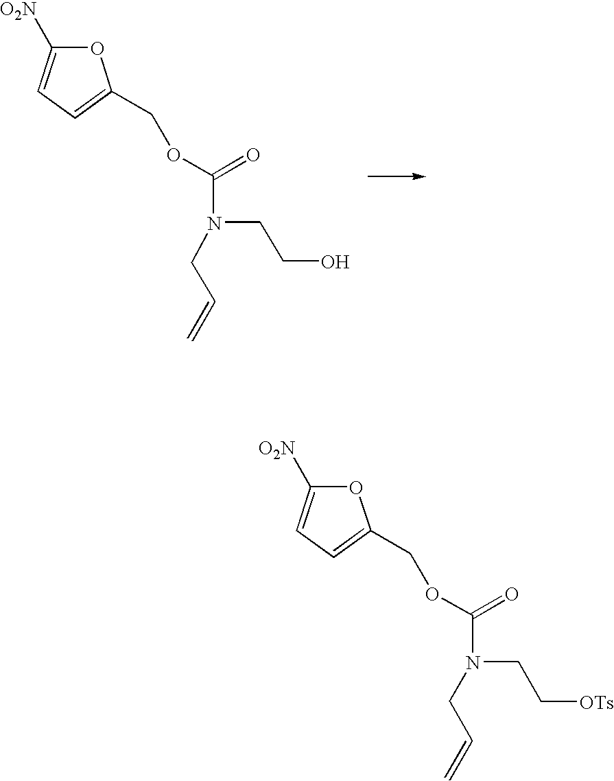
O1C([O2N])=CC=C1COC(N(CCO)CC=C)=O.O1C([O2N])=CC=C1COC(=O)N(CC=C)CC[OTs]
